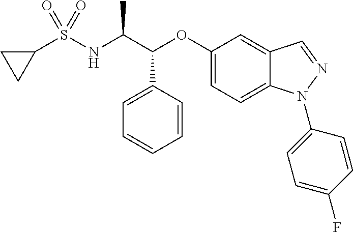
C1(S(NC(C(OC2=CC=C3C(=C2)C=NN3C2=CC=C(F)C=C2)C2=CC=CC=C2)C)(=O)=O)CC1
